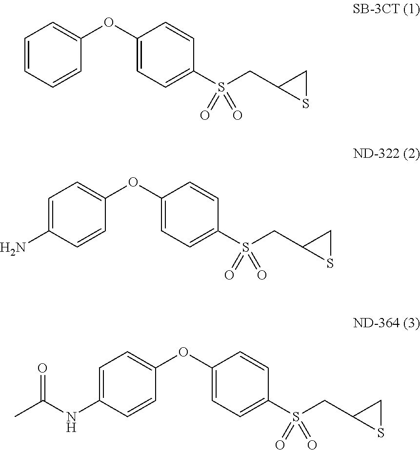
C1=C(N)C=CC(OC2=CC=C(S(CC3SC3)(=O)=O)C=C2)=C1.C1=C(NC(C)=O)C=CC(OC2=CC=C(S(CC3SC3)(=O)=O)C=C2)=C1.C1=CC=CC(OC2=CC=C(S(CC3SC3)(=O)=O)C=C2)=C1
